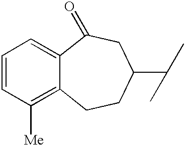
C1=CC([Me])=C2C(=C1)C(=O)CC(C(C)C)CC2
